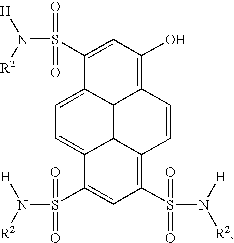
C1=C2C3=C4C(=C1)C(S(N([R2])[H])(=O)=O)=CC(S(N([H])[R2])(=O)=O)=C4C=CC3=C(O)C=C2S(N([R2])[H])(=O)=O
